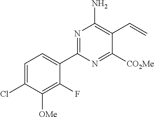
C1(C2=NC(N)=C(C=C)C([CO2Me])=N2)=CC=C(Cl)C([OMe])=C1F
